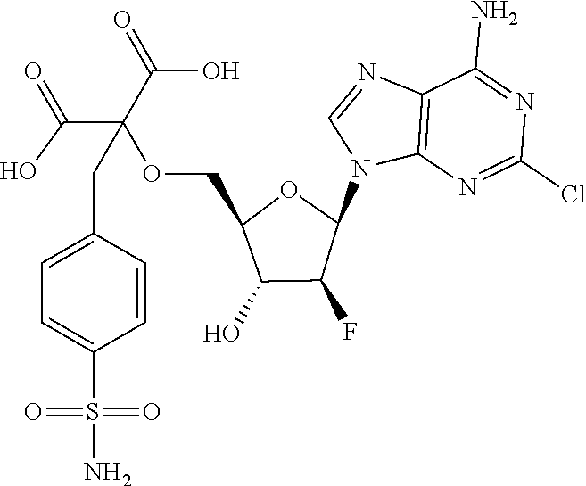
C12=C(N=C(Cl)N=C1N)N(C1OC(COC(C(=O)O)(C(=O)O)CC3=CC=C(S(=O)(=O)N)C=C3)C(O)C1F)C=N2
